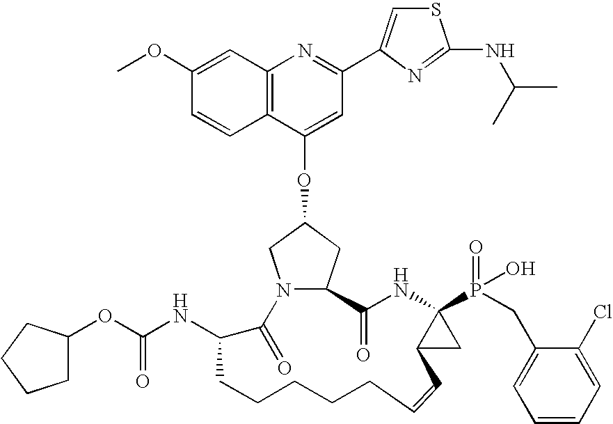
C12=C(C=C(OC)C=C1)N=C(C1=CSC(NC(C)C)=N1)C=C2OC1CN2C(C1)C(=O)NC1(P(=O)(O)CC3=CC=CC=C3Cl)C(C1)C=CCCCCCC(NC(=O)OC1CCCC1)C2=O
